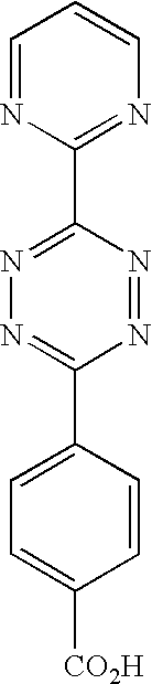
C1=NC(C2=NN=C(C3=CC=C([CO2H])C=C3)N=N2)=NC=C1
